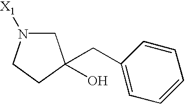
C1N([X1])CCC1(O)CC1=CC=CC=C1
